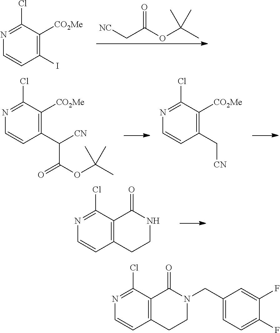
[NC]CC(OC(C)(C)C)=O.C1(I)=C([CO2Me])C(Cl)=NC=C1.C1(C(C(OC(C)(C)C)=O)[CN])=C([CO2Me])C(Cl)=NC=C1.C1(C[CN])=C([CO2Me])C(Cl)=NC=C1.C12=C(C(Cl)=NC=C1)C(=O)NCC2.C12=C(C(Cl)=NC=C1)C(=O)N(CC1=CC=C(F)C(F)=C1)CC2
